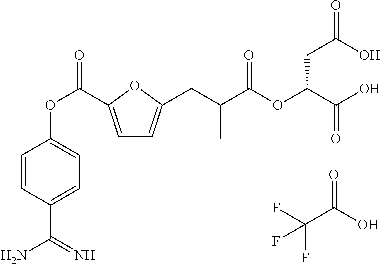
FC(C(O)=O)(F)F.C1=C(C(OC2=CC=C(C(=N)N)C=C2)=O)OC(CC(C(OC(C(O)=O)CC(O)=O)=O)C)=C1
